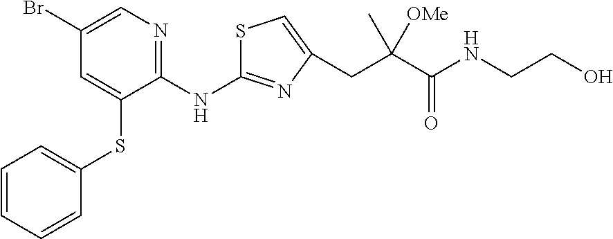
C1(Br)=CN=C(NC2=NC(CC(C(NCCO)=O)([OMe])C)=CS2)C(SC2=CC=CC=C2)=C1
